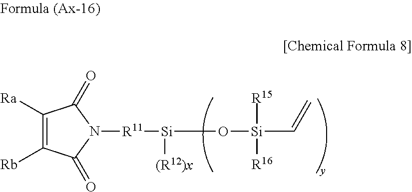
C1([Ra])=C([Rb])C(=O)N([R11][Si](O[Si]([R15])([R16])C=C)[(R12)x])C1=O
